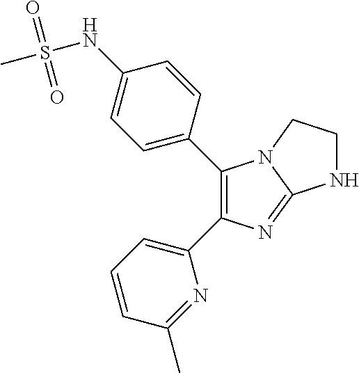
C1(C2=C(C3=CC=CC(C)=N3)N=C3N2CCN3)=CC=C(NS(C)(=O)=O)C=C1
